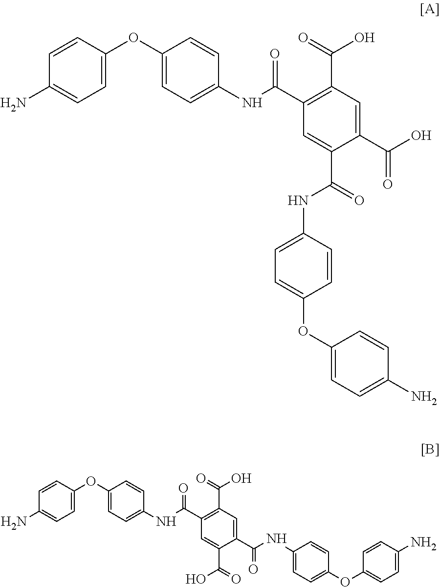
C1=C(OC2=CC=C(NC(C3=C(C(O)=O)C=C(C(O)=O)C(C(=O)NC4=CC=C(OC5=CC=C(N)C=C5)C=C4)=C3)=O)C=C2)C=CC(N)=C1.C1=C(OC2=CC=C(NC(C3=C(C(O)=O)C=C(C(=O)NC4=CC=C(OC5=CC=C(N)C=C5)C=C4)C(C(=O)O)=C3)=O)C=C2)C=CC(N)=C1
